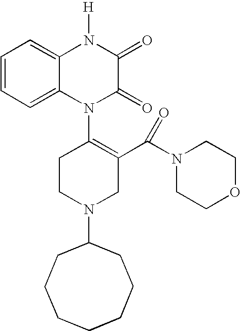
C1=CC=C2C(=C1)N([H])C(=O)C(=O)N2C1=C(C(N2CCOCC2)=O)CN(C2CCCCCCC2)CC1
